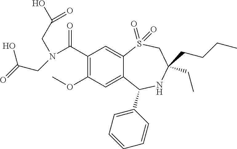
C1(C(N(CC(O)=O)CC(=O)O)=O)=C(OC)C=C2C(=C1)S(=O)(=O)CC(CCCC)(CC)NC2C1=CC=CC=C1
